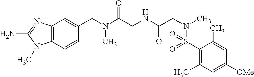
C12=C(C=C(CN(C(CNC(CN(C)S(C3=C(C)C=C([OMe])C=C3C)(=O)=O)=O)=O)C)C=C1)N=C(N)N2C
